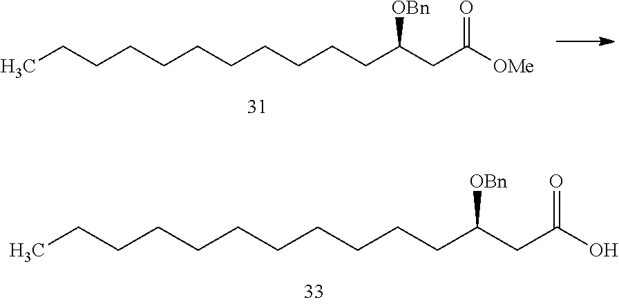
CCCCCCCCCCCC(CC([OMe])=O)[OBn].CCCCCCCCCCCC(CC(O)=O)[OBn]
